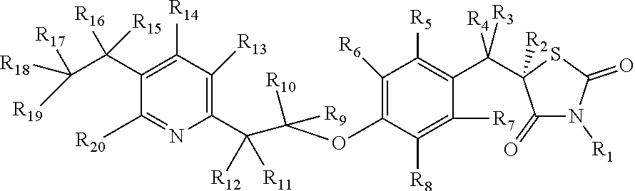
C1(C(C([R17])([R19])[R18])([R16])[R15])=C([R14])C([R13])=C(C(C([R10])([R9])OC2=C([R6])C([R5])=C(C(C3([R2])C(=O)N([R1])C(=O)S3)([R4])[R3])C([R7])=C2[R8])([R12])[R11])N=C1[R20]
